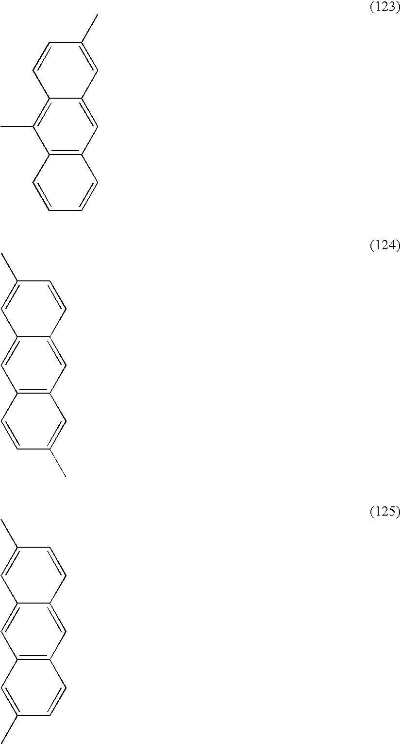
C12=C(C=C3C(=C1C)C=CC(C)=C3)C=CC=C2.C12=C(C=C3C(=C1)C=C(C)C=C3)C=CC(C)=C2.C12=C(C=C3C(=C1)C=C(C)C=C3)C=C(C)C=C2
